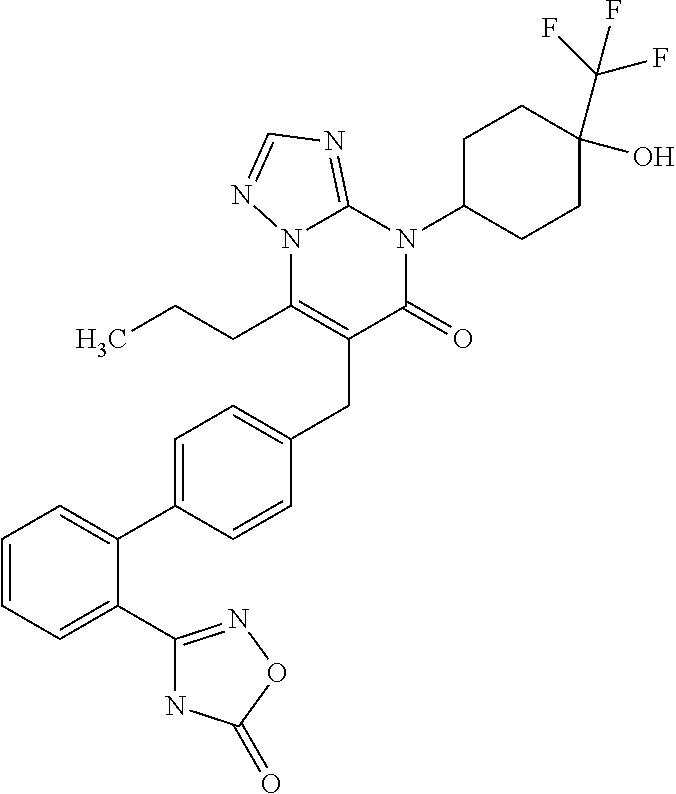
C1=CC=C(C2=NOC(=O)N2)C(C2=CC=C(CC3=C(CCC)N4C(=NC=N4)N(C4CCC(O)(C(F)(F)F)CC4)C3=O)C=C2)=C1
